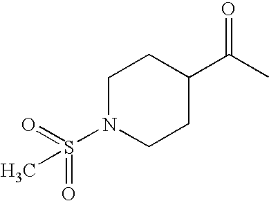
O=S(N1CCC(C(C)=O)CC1)(=O)C
